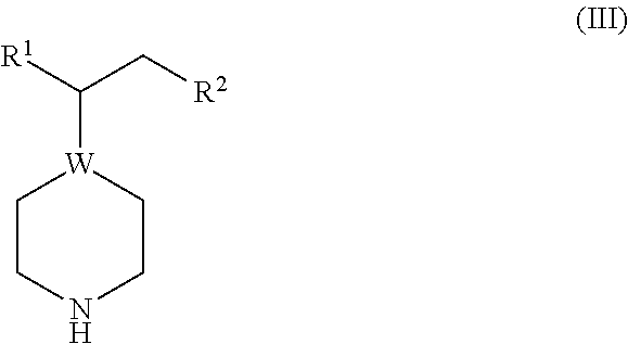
C(C[R2])([W]1CCNCC1)[R1]
